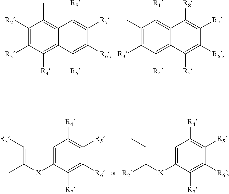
C12=C([R1])C(C)=C([R3])C([R4])=C1C([R5])=C([R6])C([R7])=C2[R8].C12=C(C)C([R2])=C([R3])C([R4])=C1C([R5])=C([R6])C([R7])=C2[R8].C12=C(C([R7])=C([R6])C([R5])=C1[R4])[X]C([R2])=C2C.C12=C(C([R7])=C([R6])C([R5])=C1[R4])[X]C(C)=C2[R3]
